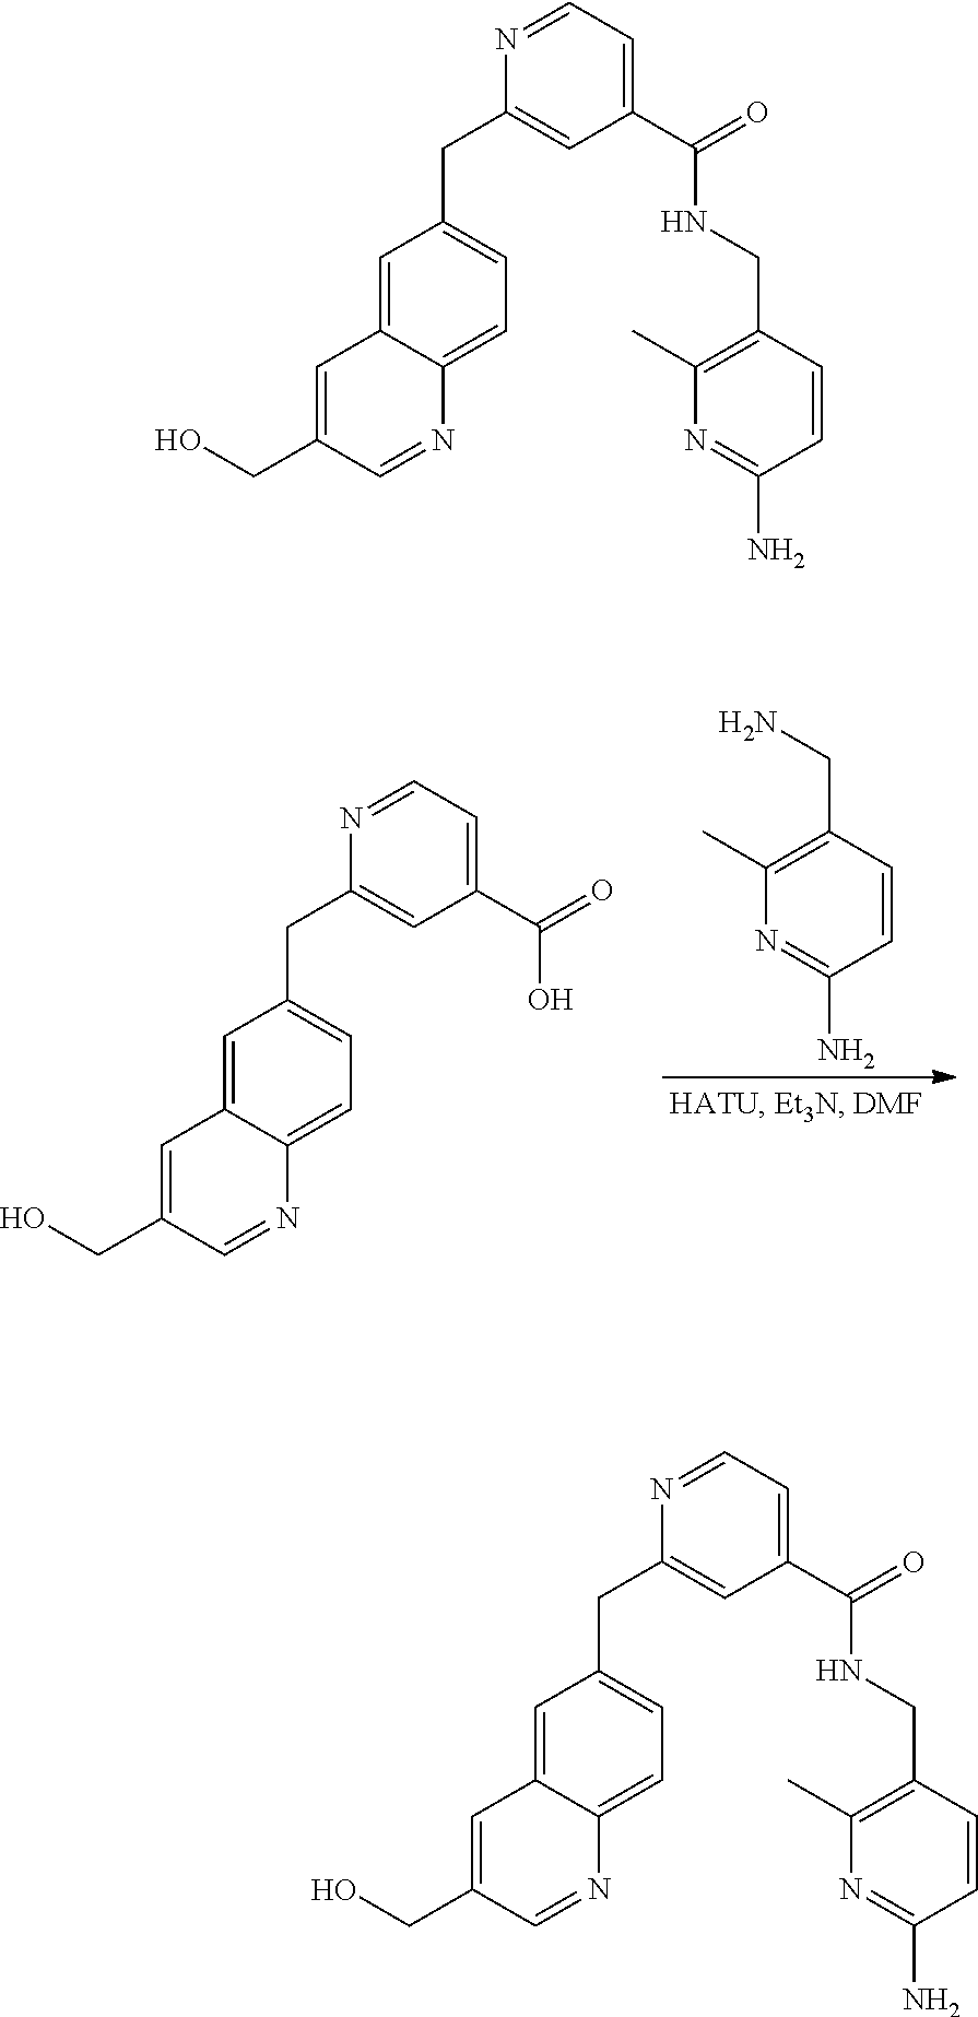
C1=CC(CN)=C(C)N=C1N.C1(CC2=CC=C3C(=C2)C=C(CO)C=N3)=CC(C(=O)O)=CC=N1.C1(CC2=CC=C3C(=C2)C=C(CO)C=N3)=CC(C(=O)NCC2=C(C)N=C(N)C=C2)=CC=N1.C1(CC2=CC=C3C(=C2)C=C(CO)C=N3)=CC(C(=O)NCC2=C(C)N=C(N)C=C2)=CC=N1
